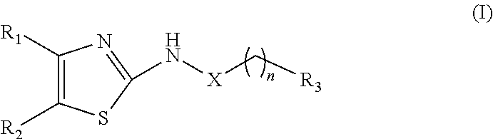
C1([R1])=C([R2])SC(N[X]C[R3])=N1
